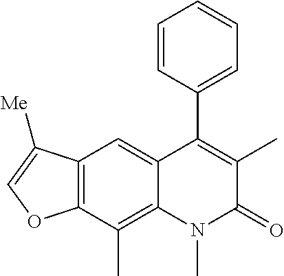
C12=C(C(C)=C3C(=C1)C(C1=CC=CC=C1)=C(C)C(=O)N3C)OC=C2[Me]
